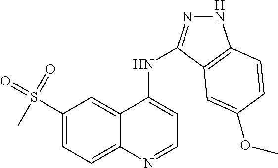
S(C1=CC=C2C(=C1)C(NC1=NNC3=C1C=C(OC)C=C3)=CC=N2)(=O)(=O)C
